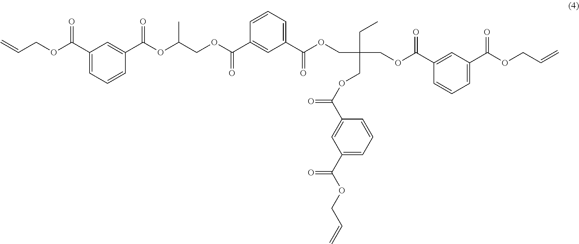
C1(C(OCC=C)=O)=CC=CC(C(=O)OC(C)COC(=O)C2=CC(C(=O)OCC(CC)(COC(C3=CC(C(=O)OCC=C)=CC=C3)=O)COC(=O)C3=CC(C(=O)OCC=C)=CC=C3)=CC=C2)=C1
